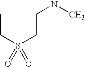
C1CS(=O)(=O)CC1NC
